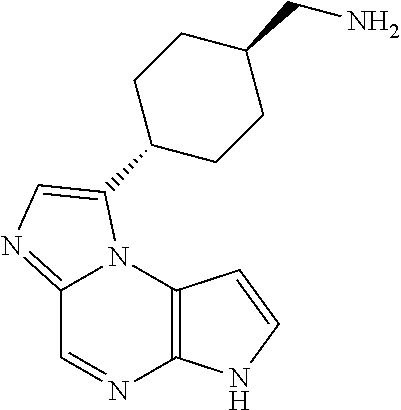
C12=NC=C(C3CCC(CN)CC3)N1C1=C(N=C2)NC=C1
